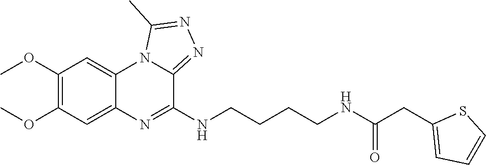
C1(OC)=C(OC)C=C2C(=C1)N1C(=NN=C1C)C(NCCCCNC(CC1=CC=CS1)=O)=N2
